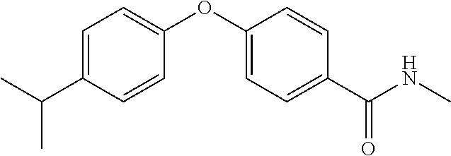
C1=C(C(C)C)C=CC(OC2=CC=C(C(NC)=O)C=C2)=C1
